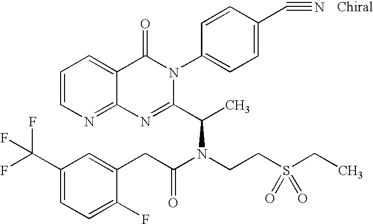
C12=NC=CC=C1C(=O)N(C1=CC=C(C#N)C=C1)C(C(C)N(CCS(CC)(=O)=O)C(CC1=CC(C(F)(F)F)=CC=C1F)=O)=N2
